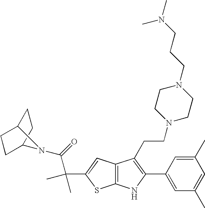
C1C2CCC(C1)N2C(=O)C(C)(C)C1=CC2=C(S1)NC(C1=CC(C)=CC(C)=C1)=C2CCN1CCN(CCCN(C)C)CC1
